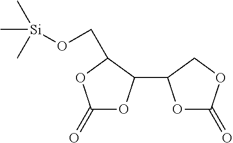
C1(=O)OC(C2OC(=O)OC2)C(CO[Si](C)(C)C)O1
